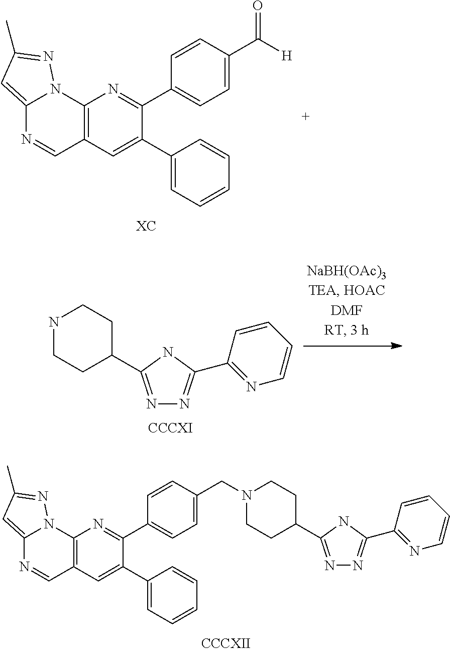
C12=CC(C)=NN1C1=C(C=N2)C=C(C2=CC=CC=C2)C(C2=CC=C(C([H])=O)C=C2)=N1.N1=C(C2CCNCC2)NC(C2=NC=CC=C2)=N1.C12=CC(C)=NN1C1=C(C=N2)C=C(C2=CC=CC=C2)C(C2=CC=C(CN3CCC(C4=NN=C(C5=NC=CC=C5)N4)CC3)C=C2)=N1
